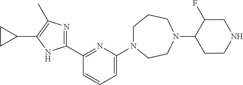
C1(C2=NC(N3CCCN(C4CCNCC4F)CC3)=CC=C2)=NC(C)=C(C2CC2)N1
